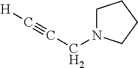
N1(CC#C[H])CCCC1
